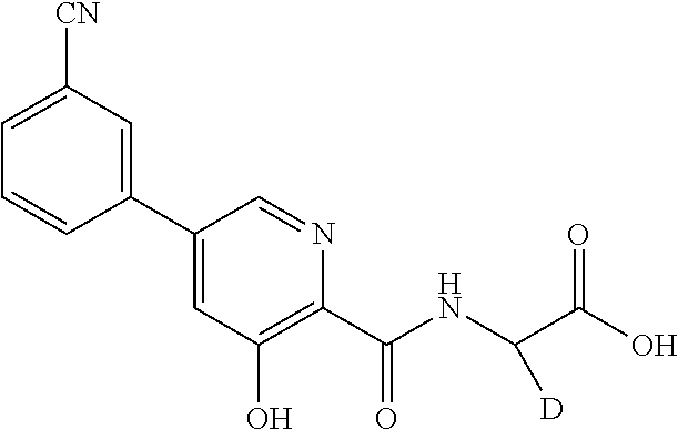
C1(C2=CC(O)=C(C(NC(C(O)=O)[D])=O)N=C2)=CC([CN])=CC=C1
